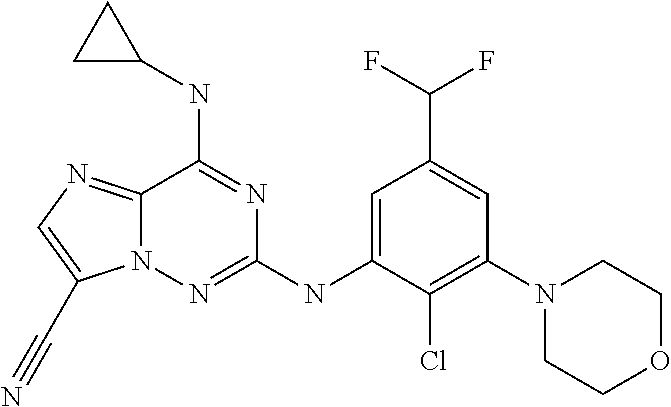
N12C(=NC=C1C#N)C(NC1CC1)=NC(NC1=CC(C(F)F)=CC(N3CCOCC3)=C1Cl)=N2
